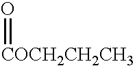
[COCH2CH2CH3]=O
